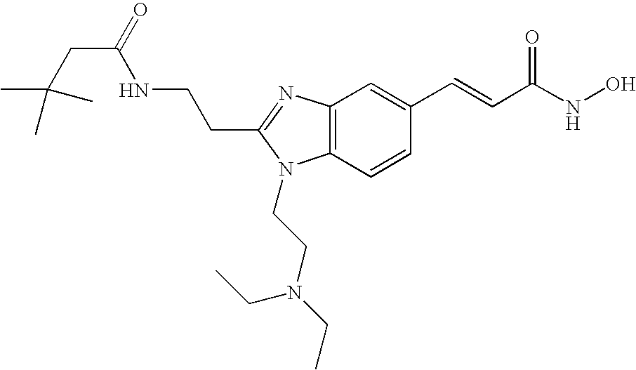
C12=C(N=C(CCNC(=O)CC(C)(C)C)N1CCN(CC)CC)C=C(C=CC(NO)=O)C=C2
